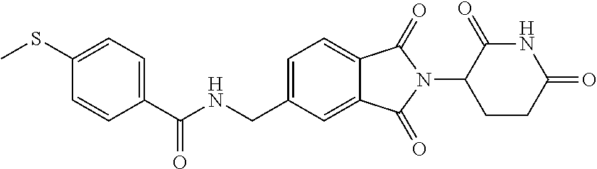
C(NCC1=CC=C2C(=C1)C(=O)N(C1CCC(=O)NC1=O)C2=O)(=O)C1=CC=C(SC)C=C1
